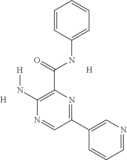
[H].[H].C1(C(NC2=CC=CC=C2)=O)=C(N[H])N=CC(C2=CN=CC=C2)=N1
